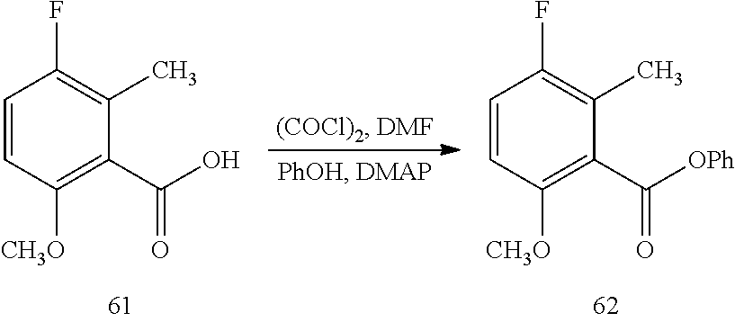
C1=CC([CH3O])=C(C(O)=O)C(C)=C1F.C1=CC([CH3O])=C(C([OPh])=O)C(C)=C1F
